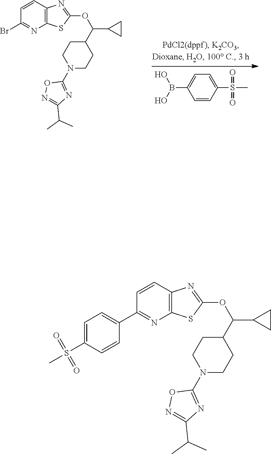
C1=CC(S(C)(=O)=O)=CC=C1B(O)O.C1(Br)=NC2=C(C=C1)N=C(OC(C1CCN(C3=NC(C(C)C)=NO3)CC1)C1CC1)S2.C1(C2=CC=C(S(C)(=O)=O)C=C2)=NC2=C(C=C1)N=C(OC(C1CCN(C3=NC(C(C)C)=NO3)CC1)C1CC1)S2
